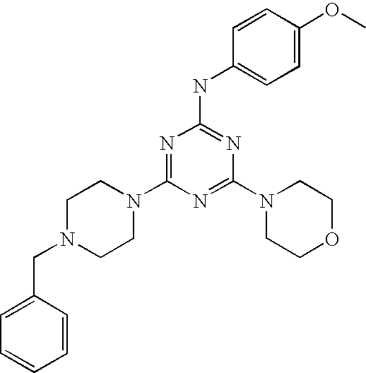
N1=C(N2CCN(CC3=CC=CC=C3)CC2)N=C(N2CCOCC2)N=C1NC1=CC=C(OC)C=C1
